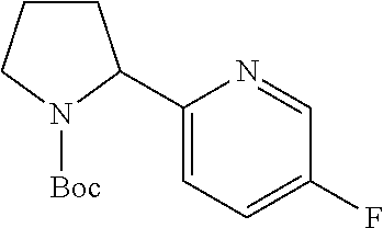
C1CCN([Boc])C1C1=CC=C(F)C=N1
